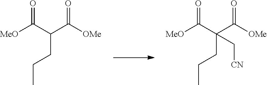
C(C([OMe])=O)(C([MeO])=O)CCC.C(C([OMe])=O)(C([MeO])=O)(CCC)C[CN]
